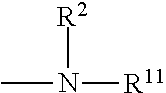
[R2]N(C)[R11]
